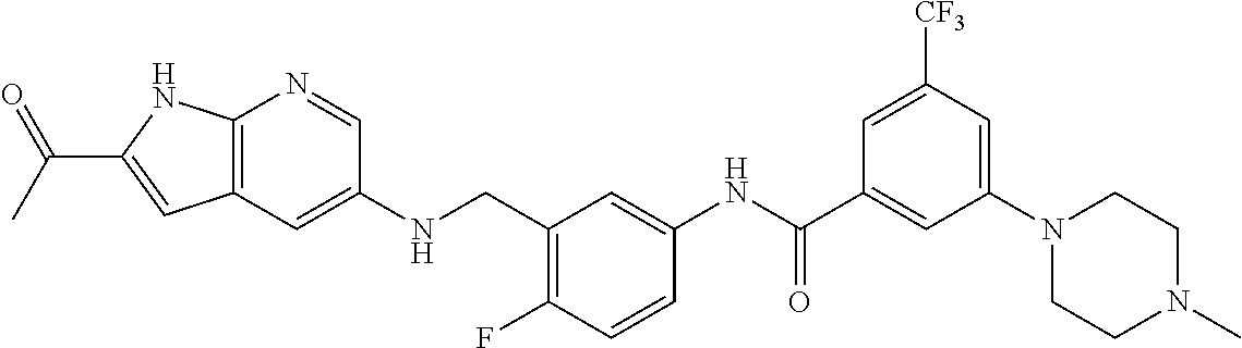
C12=C(C=C(NCC3=C(F)C=CC(NC(C4=CC(N5CCN(C)CC5)=CC([CF3])=C4)=O)=C3)C=N1)C=C(C(C)=O)N2
